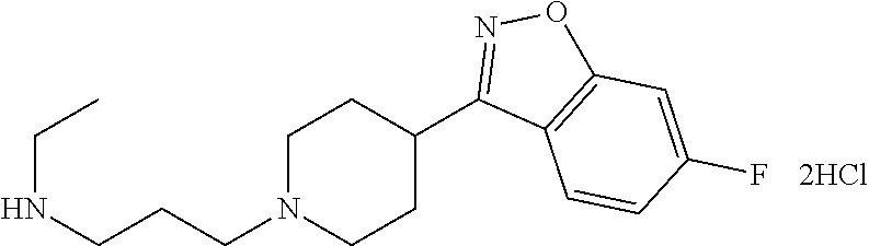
C1CN(CCCNCC)CCC1C1=NOC2=C1C=CC(F)=C2
